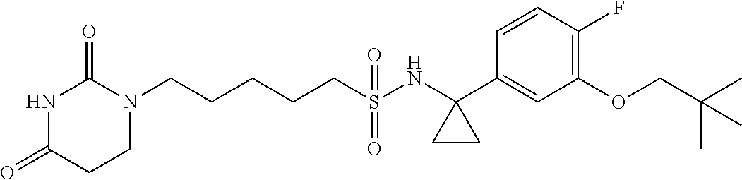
C(CCCS(NC1(C2=CC(OCC(C)(C)C)=C(F)C=C2)CC1)(=O)=O)CN1C(=O)NC(=O)CC1
